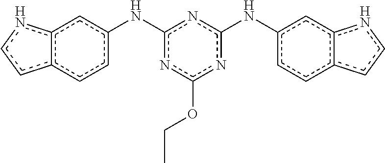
N(c1nc(Nc2ccc3c(c2)ncc3)nc(OCC)n1)c1ccc2c(c1)ncc2
